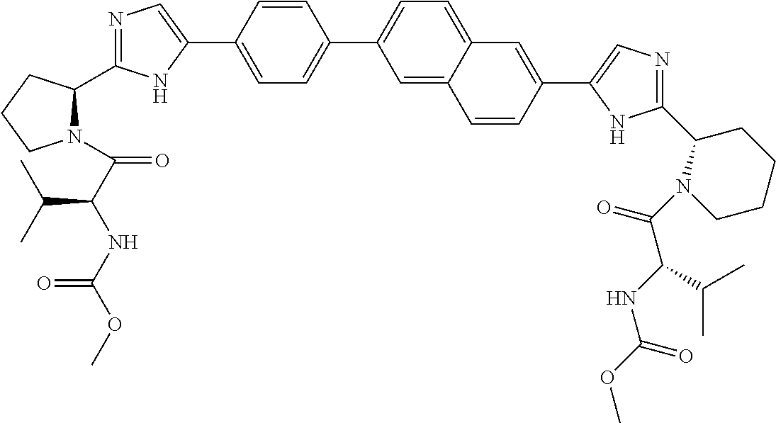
C1=C(C2=CN=C(C3N(C(C(NC(OC)=O)C(C)C)=O)CCC3)N2)C=CC(C2=CC=C3C(=C2)C=CC(C2=CN=C(C4CCCCN4C(C(NC(OC)=O)C(C)C)=O)N2)=C3)=C1
